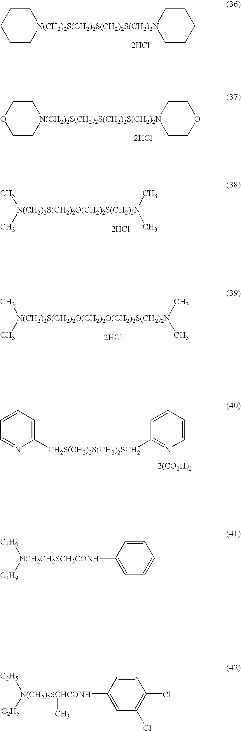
C1CCCC[N(CH2)2S(CH2)2S(CH2)2S(CH2)2N]12CCCCC2.[2HCl].C1COCC[N(CH2)2S(CH2)2S(CH2)2S(CH2)2N]12CCOCC2.[2HCl].C[N(CH2)2S(CH2)2O(CH2)2S(CH2)2N](C)(C)C.[2HCl].C[N(CH2)2S(CH2)2O(CH2)2O(CH2)2S(CH2)2N](C)(C)C.[2HCl].C1([CH2S(CH2)2S(CH2)2SCH2]C2=NC=CC=C2)=CC=CC=N1.[2(CO2H)2].C1=CC([NCH2CH2SCH2CONH]([C4H9])[C4H9])=CC=C1.C1=CC([N(CH2)2SCHCONH]([C2H5])([C2H5])C)=CC(Cl)=C1Cl
